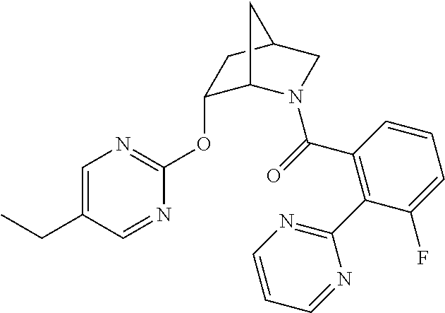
C1=C(CC)C=NC(OC2C3N(C(=O)C4=C(C5=NC=CC=N5)C(F)=CC=C4)CC(C2)C3)=N1
